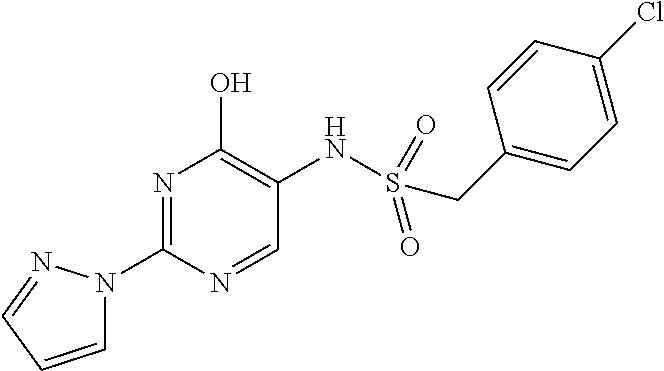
N1=C(N2C=CC=N2)N=CC(NS(=O)(CC2=CC=C(Cl)C=C2)=O)=C1O
